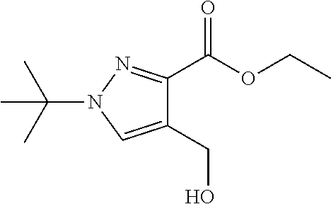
C1(CO)=CN(C(C)(C)C)N=C1C(OCC)=O
